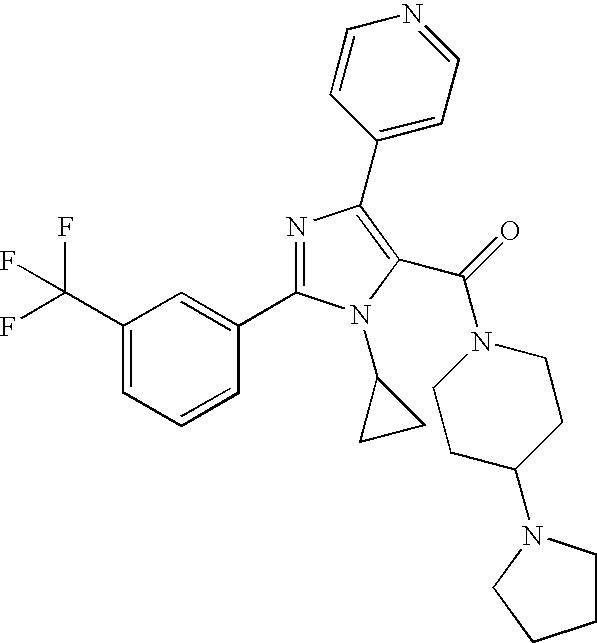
C1(C(F)(F)F)=CC=CC(C2=NC(C3=CC=NC=C3)=C(C(=O)N3CCC(N4CCCC4)CC3)N2C2CC2)=C1
